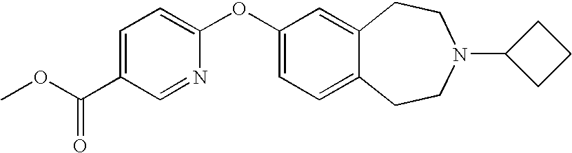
C1=C(C(OC)=O)C=NC(OC2=CC=C3C(=C2)CCN(C2CCC2)CC3)=C1
